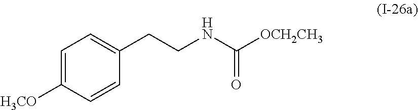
C1=C([H3CO])C=CC(CCNC([OCH2CH3])=O)=C1
